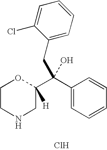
C1CNCC(C(C2=CC=CC=C2)(O)CC2=CC=CC=C2Cl)([H])O1.Cl
